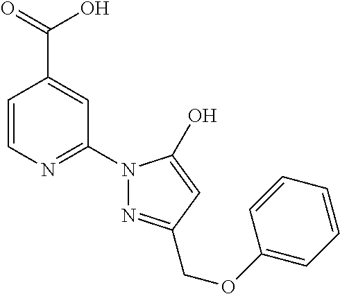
C1=CN=C(N2N=C(COC3=CC=CC=C3)C=C2O)C=C1C(=O)O
